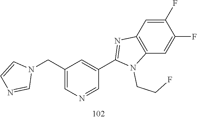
C1(CN2C=CN=C2)=CN=CC(C2=NC3=C(C=C(F)C(F)=C3)N2CCF)=C1
